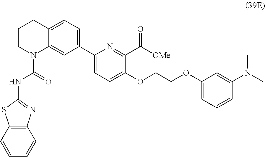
C1(C2=CC=C3C(=C2)N(C(NC2=NC4=C(S2)C=CC=C4)=O)CCC3)=CC=C(OCCOC2=CC=CC(N(C)C)=C2)C(C(=O)[OMe])=N1
